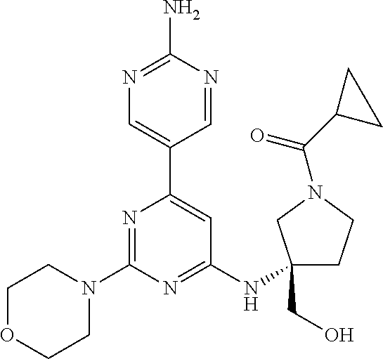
N1=C(N)N=CC(C2=CC(NC3(CO)CCN(C(C4CC4)=O)C3)=NC(N3CCOCC3)=N2)=C1
